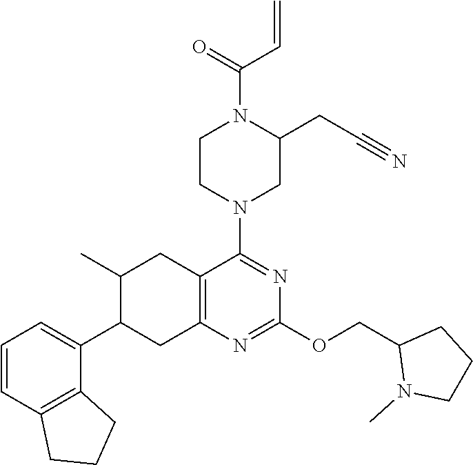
C1(C2=CC=CC3=C2CCC3)CC2=C(CC1C)C(N1CC(CC#N)N(C(=O)C=C)CC1)=NC(OCC1N(C)CCC1)=N2
